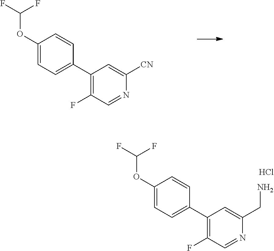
C1(OC(F)F)=CC=C(C2=C(F)C=NC(CN)=C2)C=C1.Cl.C1(OC(F)F)=CC=C(C2=C(F)C=NC([CN])=C2)C=C1
